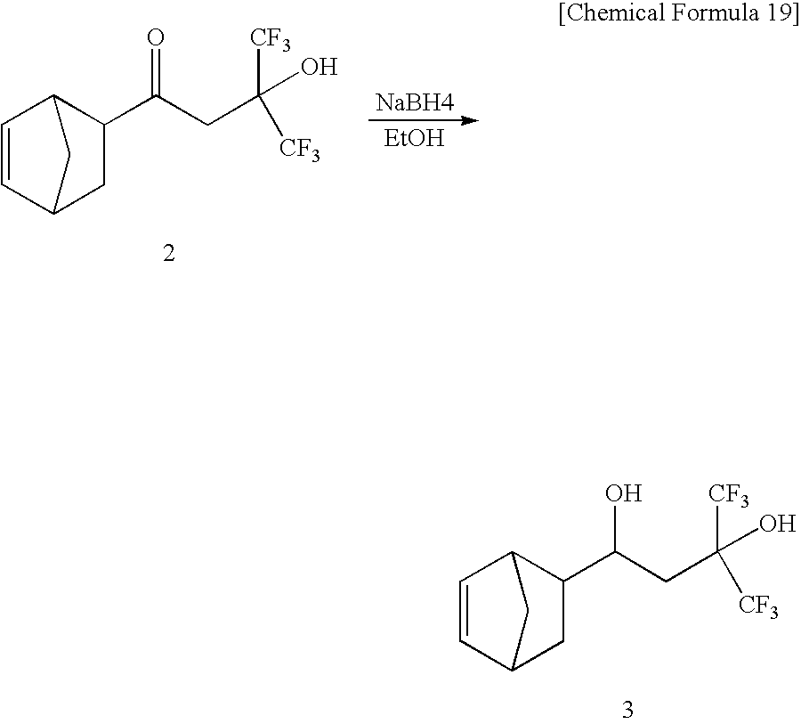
C1=CC2C(C(CC([CF3])([CF3])O)O)CC1C2.C1=CC2C(C(CC([CF3])([CF3])O)=O)CC1C2.[NaBH4].[EtOH]
